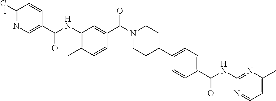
C1(Cl)=NC=C(C(NC2=C(C)C=CC(C(N3CCC(C4=CC=C(C(NC5=NC(C)=CC=N5)=O)C=C4)CC3)=O)=C2)=O)C=C1
